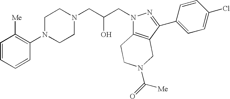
C1=CC=CC(N2CCN(CC(CN3C4=C(C(C5=CC=C(Cl)C=C5)=N3)CN(C(=O)[Me])CC4)O)CC2)=C1[Me]
